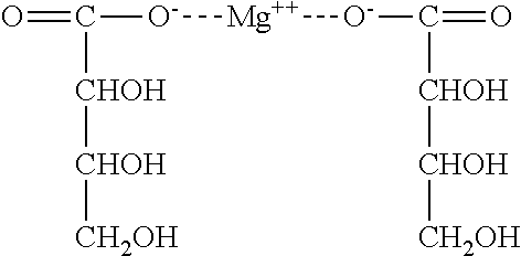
O=C([O-][Mg][O-]C(=O)[CHOH][CHOH][CH2OH])[CHOH][CHOH][CH2OH]
